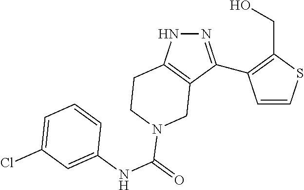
C1=CSC(CO)=C1C1=NNC2=C1CN(C(NC1=CC(Cl)=CC=C1)=O)CC2
